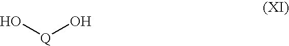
O[Q]O
